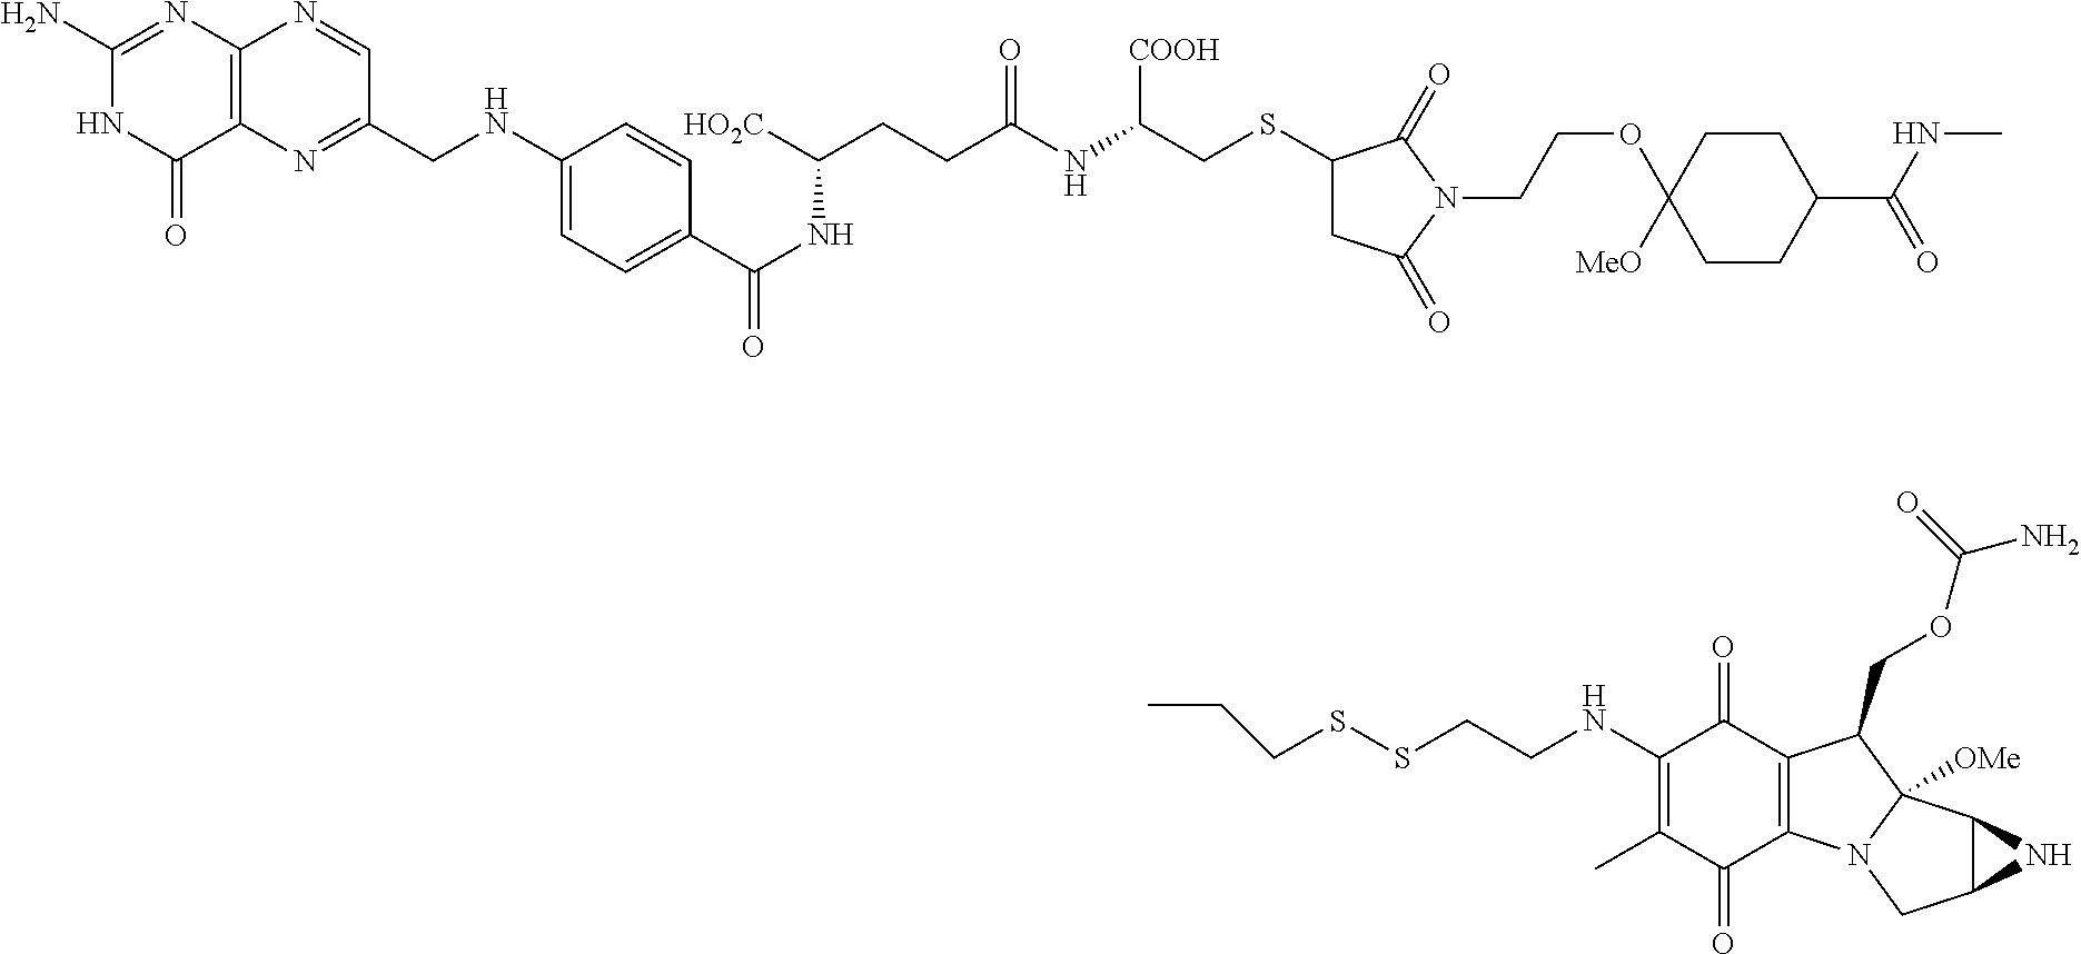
N1C(N)=NC2=C(C1=O)N=C(CNC1=CC=C(C(NC(CCC(NC(CSC3CC(=O)N(CCOC4([MeO])CCC(C(NC)=O)CC4)C3=O)[COOH])=O)[HO2C])=O)C=C1)C=N2.C1(NCCSSCCC)=C(C)C(=O)C2=C(C1=O)C(COC(N)=O)C1([OMe])N2CC2C1N2
